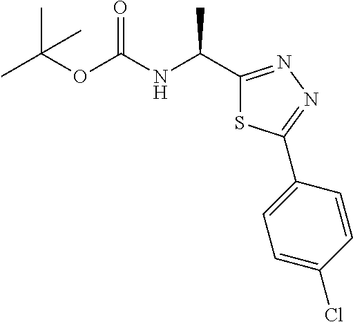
C1=C(Cl)C=CC(C2=NN=C(C(NC(OC(C)(C)C)=O)C)S2)=C1
